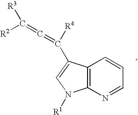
C12=C(N=CC=C1)N([R1])C=C2C([R4])=C=C([R3])[R2]
